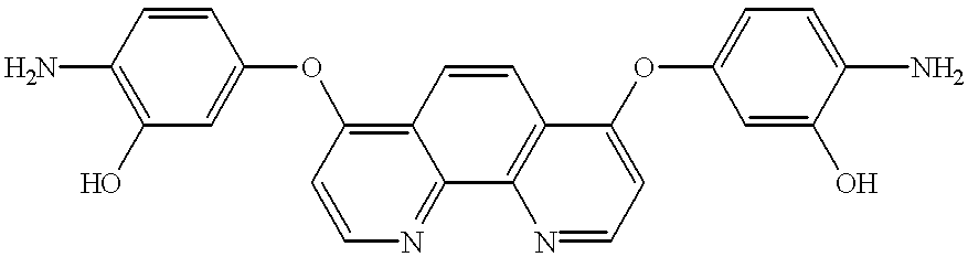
C1(N)=C(O)C=C(OC2=C3C(=NC=C2)C2=C(C=C3)C(OC3=CC=C(N)C(O)=C3)=CC=N2)C=C1
